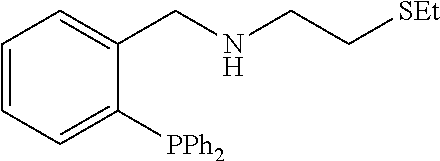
C1=CC=C([PPh2])C(CNCC[SEt])=C1
